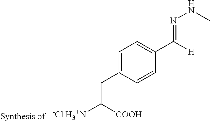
C1=C(CC([-Cl H3+N])[COOH])C=CC(C([H])=NNC)=C1
